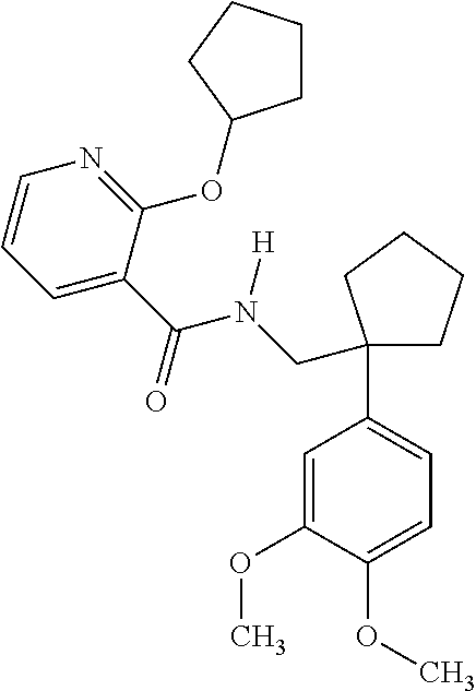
C1=C(C(N(CC2(C3=CC=C(OC)C(OC)=C3)CCCC2)[H])=O)C(OC2CCCC2)=NC=C1
